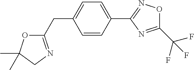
C1(CC2=CC=C(C3=NOC(C(F)(F)F)=N3)C=C2)=NCC(C)(C)O1
